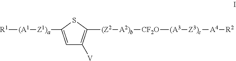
[R1][(A1][Z1)a]C1=CC([V])=C([(Z2][A2)b][CF2O][(A3][Z3)c][A4][R2])S1
